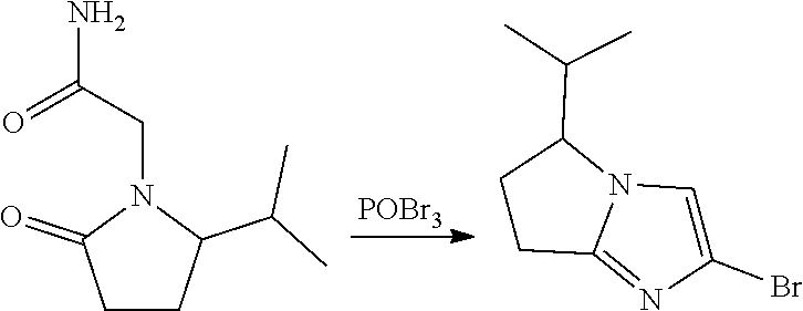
[POBr3].C1CC(C(C)C)N(CC(N)=O)C1=O.C1CC2=NC(Br)=CN2C1C(C)C
